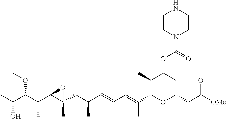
CC(C(C(C1C(CC(C=CC=C(C2OC(CC(=O)[OMe])CC(OC(=O)N3CCNCC3)C2C)C)C)(C)O1)C)OC)O
